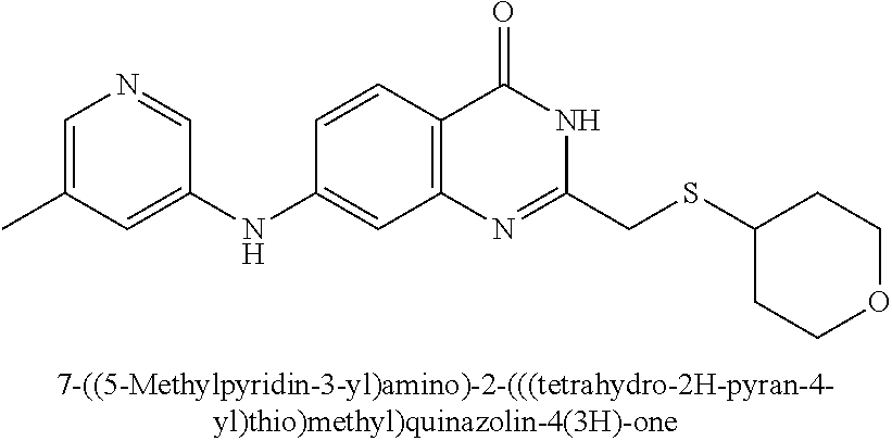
C1(NC2=CC(C)=CN=C2)=CC2=C(C=C1)C(=O)NC(CSC1CCOCC1)=N2
